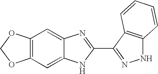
C12=C(OCO1)C=C1C(=C2)NC(C2=NNC3=C2C=CC=C3)=N1
